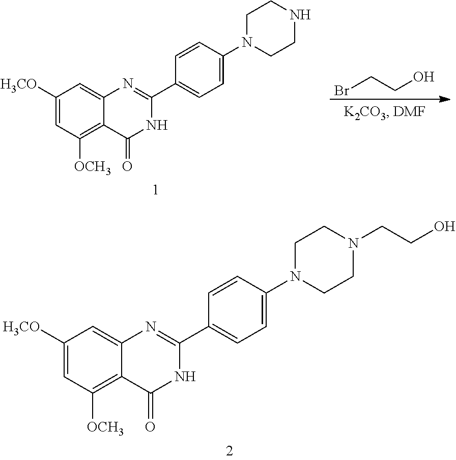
C1CN(C2=CC=C(C3=NC4=CC([H3CO])=CC([OCH3])=C4C(=O)N3)C=C2)CCN1CCO.N1CCN(C2=CC=C(C3=NC4=CC([H3CO])=CC([OCH3])=C4C(=O)N3)C=C2)CC1.C(CBr)O
